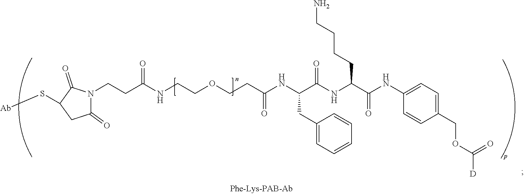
C1(=O)N(CCC(NCCOCCC(NC(C(NC(C(NC2=CC=C(COC(=O)[D])C=C2)=O)CCCCN)=O)CC2=CC=CC=C2)=O)=O)C(=O)C(S[Ab])C1
